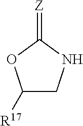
C1([R17])CNC(=[Z])O1
